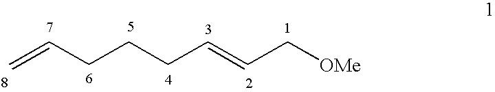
C=CCCCC=CC[OMe]
